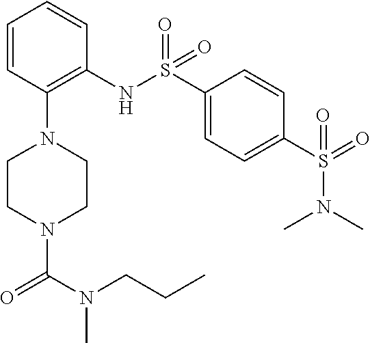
C1=CC(N2CCN(C(N(CCC)C)=O)CC2)=C(NS(C2=CC=C(S(=O)(N(C)C)=O)C=C2)(=O)=O)C=C1
